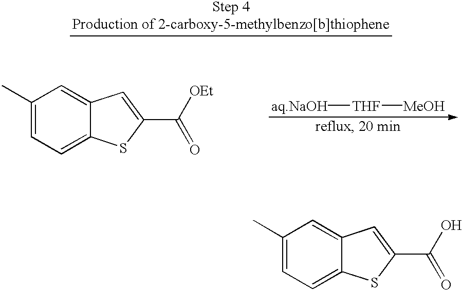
[aq.NaOH][THF][MeOH].C1(C)=CC=C2C(=C1)C=C(C([OEt])=O)S2.C1(C)=CC=C2C(=C1)C=C(C(O)=O)S2
